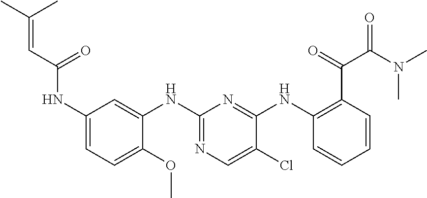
C1(NC(C=C(C)C)=O)=CC=C(OC)C(NC2=NC=C(Cl)C(NC3=C(C(=O)C(N(C)C)=O)C=CC=C3)=N2)=C1
